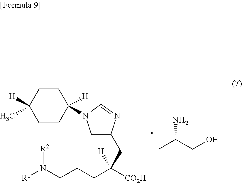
C1=C(CC([CO2H])(CCCN([R1])[R2])[H])N=CN1C1([H])CCC([H])(C)CC1.CC(CO)N
